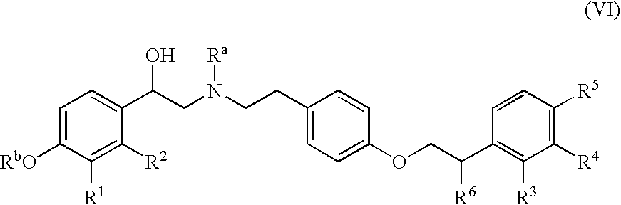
C1=C([RbO])C([R1])=C([R2])C(C(CN(CCC2=CC=C(OCC(C3=C([R3])C([R4])=C([R5])C=C3)[R6])C=C2)[Ra])O)=C1
